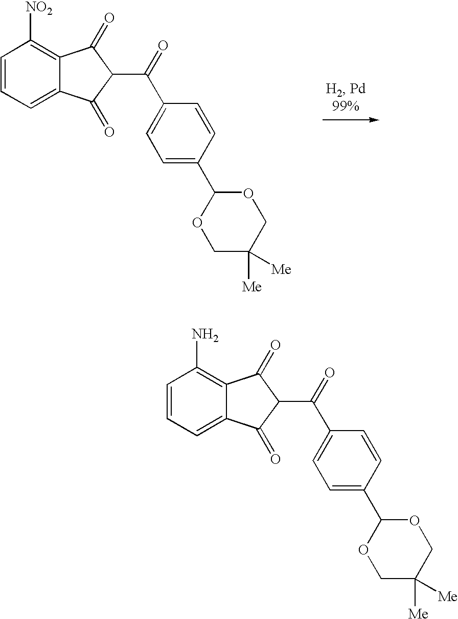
C1=CC=C2C(=C1[NO2])C(=O)C(C(=O)C1=CC=C(C3OCC([Me])([Me])CO3)C=C1)C2=O.C1=CC=C2C(=C1N)C(=O)C(C(=O)C1=CC=C(C3OCC([Me])([Me])CO3)C=C1)C2=O
